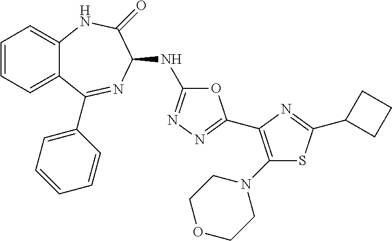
C1=CC=C2C(=C1)NC(=O)C(NC1=NN=C(C3=C(N4CCOCC4)SC(C4CCC4)=N3)O1)N=C2C1=CC=CC=C1
